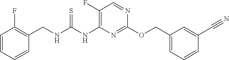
C1(OCC2=CC=CC(C#N)=C2)=NC(NC(NCC2=C(F)C=CC=C2)=S)=C(F)C=N1
